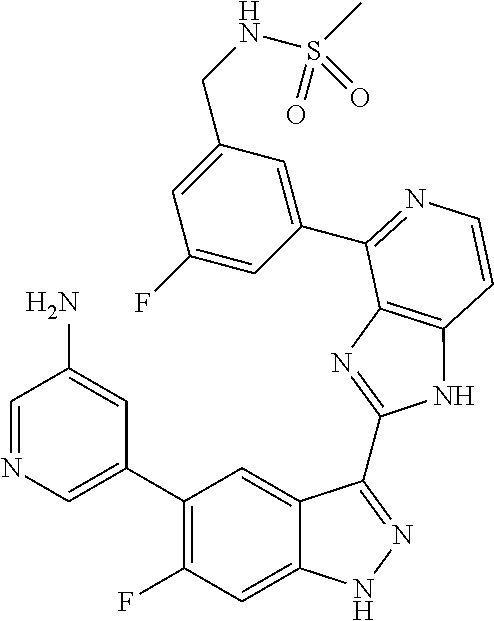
C1=C(C2=C(F)C=C3C(=C2)C(C2=NC4=C(N2)C=CN=C4C2=CC(CNS(C)(=O)=O)=CC(F)=C2)=NN3)C=C(N)C=N1
